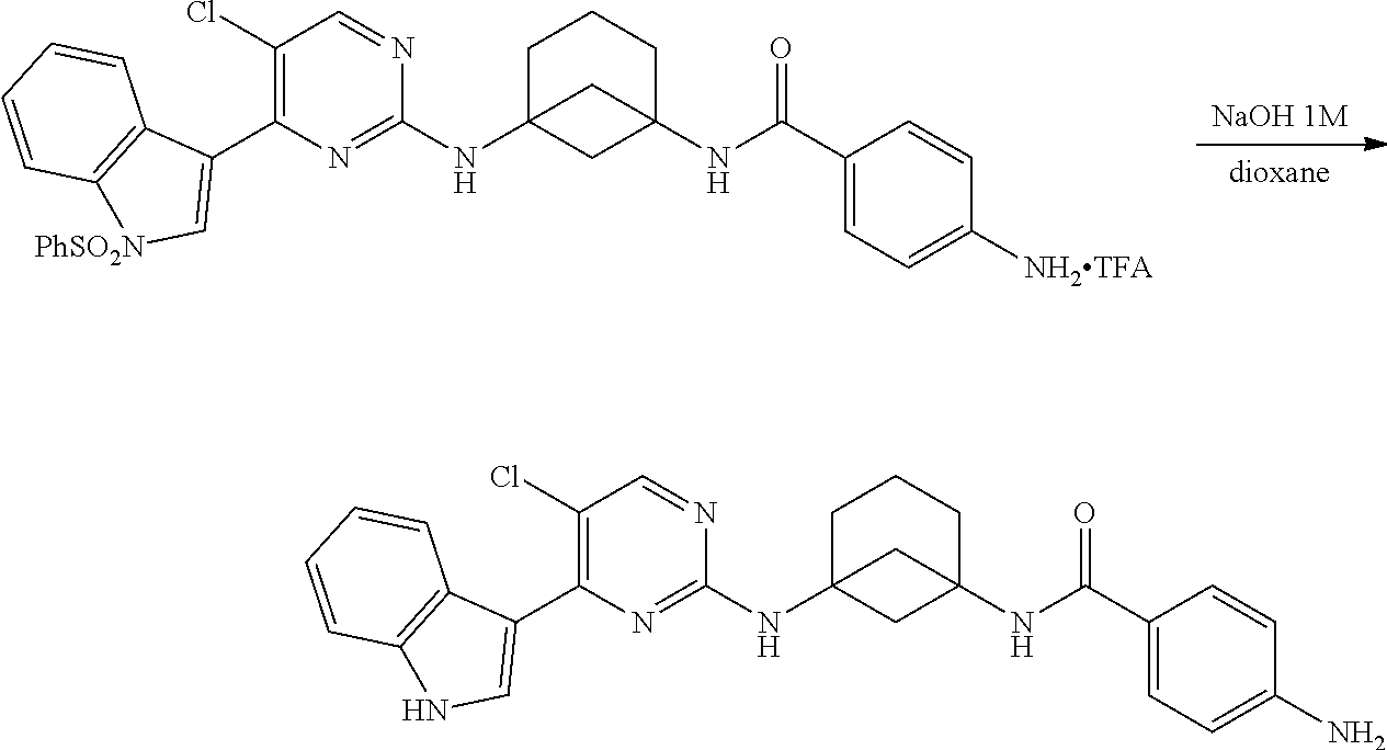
[NaOH 1M].[dioxane].C1C2(NC3=NC(C4=C[PhSO2N]C5=C4C=CC=C5)=C(Cl)C=N3)CC(NC(C3=CC=C([NH2TFA])C=C3)=O)(CC1)C2.C1C2(NC3=NC(C4=CNC5=C4C=CC=C5)=C(Cl)C=N3)CC(NC(C3=CC=C(N)C=C3)=O)(CC1)C2
